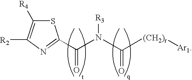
C(=O)(N([R3])C([(CH2)r][Ar1])=O)C1=NC([R2])=C([R4])S1
